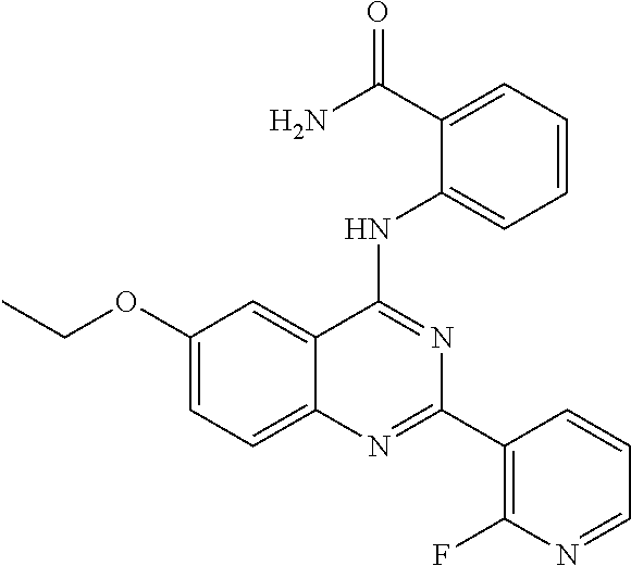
C1(OCC)=CC=C2C(=C1)C(NC1=CC=CC=C1C(N)=O)=NC(C1=C(F)N=CC=C1)=N2
